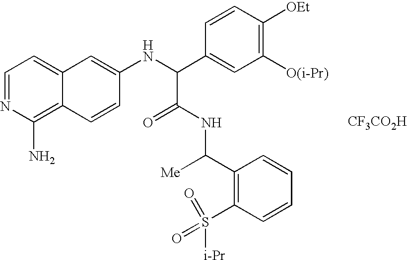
C1=NC(N)=C2C(=C1)C=C(NC(C1=CC([O(i-Pr)])=C([OEt])C=C1)C(=O)NC(C1=C(S(=O)([i-Pr])=O)C=CC=C1)[Me])C=C2.[CF3CO2H]
